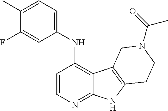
C1=CN=C2C(=C1NC1=CC=C(C)C(F)=C1)C1=C(N2)CCN(C(=O)C)C1
